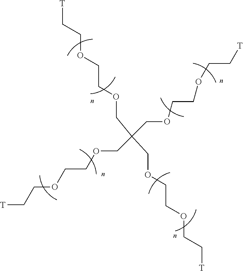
C([T])COCCOCC(COCCOCC[T])(COCCOCC[T])COCCOCC[T]
